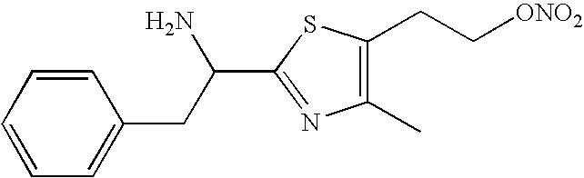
C(C1=NC(C)=C(CC[ONO2])S1)(CC1=CC=CC=C1)N
